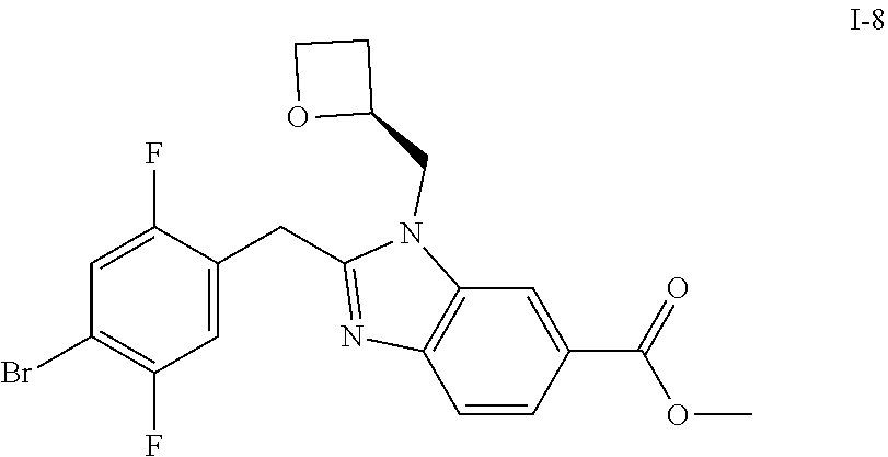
C1=C(F)C(CC2=NC3=C(N2CC2CCO2)C=C(C(=O)OC)C=C3)=CC(F)=C1Br
